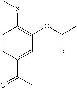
C1=CC(C(C)=O)=CC(OC(C)=O)=C1SC
